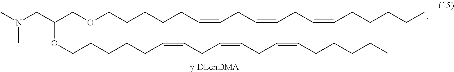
C(C(OCCCCCC=CCC=CCC=CCCCCC)COCCCCCC=CCC=CCC=CCCCCC)N(C)C
